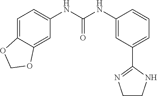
C1=C2C(=CC(NC(NC3=CC(C4=NCCN4)=CC=C3)=O)=C1)OCO2
